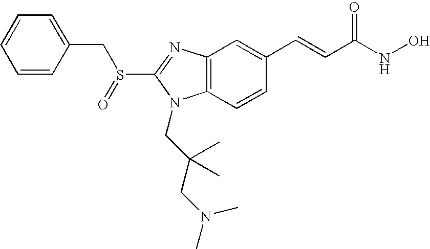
S(C1=NC2=C(C=CC(C=CC(NO)=O)=C2)N1CC(CN(C)C)(C)C)(CC1=CC=CC=C1)=O
